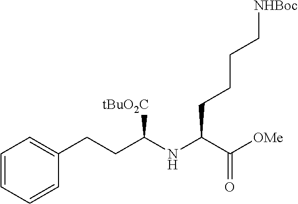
N(C(C([OMe])=O)CCCC[NHBoc])C(CCC1=CC=CC=C1)[tBuO2C]
